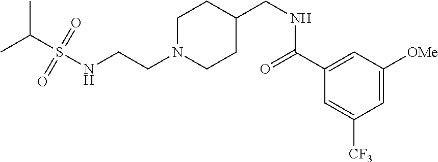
N(CCN1CCC(CNC(C2=CC([OMe])=CC([CF3])=C2)=O)CC1)S(C(C)C)(=O)=O
